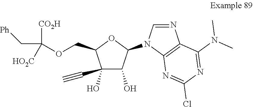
C1(O)(C#C)C(O)C(N2C3=C(N=C2)C(N(C)C)=NC(Cl)=N3)OC1COC(C[Ph])([CO2H])[HO2C]
